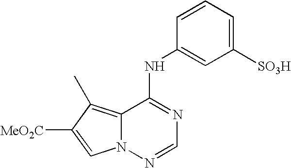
C12=C(C)C([MeO2C])=CN1N=CN=C2NC1=CC([SO3H])=CC=C1
